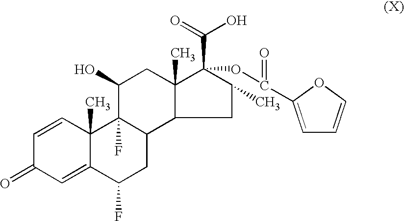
C1=CC2(C)C(=CC1=O)C(F)CC1C2(F)C(O)CC2(C)C(C(=O)O)(OC(=O)C3=CC=CO3)C(C)CC12
